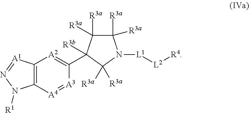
C1([R3a])([R3a])C([R3a])([R3a])C(C2=[A2]C3=C([A4]=[A3]2)N([R1])N=[A1]3)([R3b])C([R3a])([R3a])N1[L1][L2][R4]
